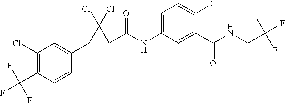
C1(Cl)=C(C(F)(F)F)C=CC(C2C(C(NC3=CC=C(Cl)C(C(NCC(F)(F)F)=O)=C3)=O)C2(Cl)Cl)=C1
